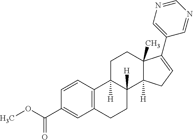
C1=CC(C(OC)=O)=CC2=C1C1([H])C([H])(CC2)C2([H])C(C)(CC1)C(C1=CN=CN=C1)=CC2
